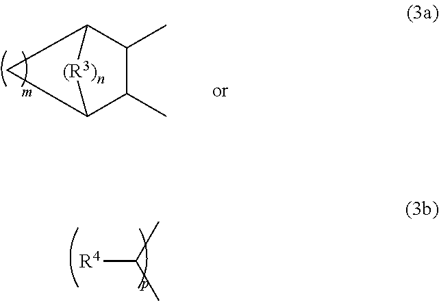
C1(C)C2CC(C1C)[(R3)n]2.[R4]C(C)C
